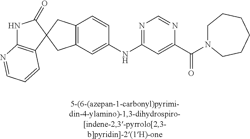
N1C2=C(C=CC=N2)C2(C1=O)CC1=C(C2)C=C(NC2=NC=NC(C(=O)N3CCCCCC3)=C2)C=C1
